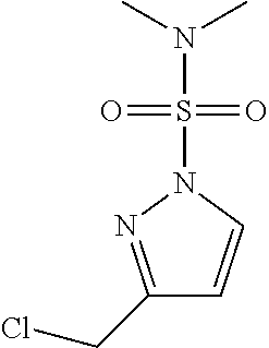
C1(CCl)=NN(S(=O)(=O)N(C)C)C=C1
